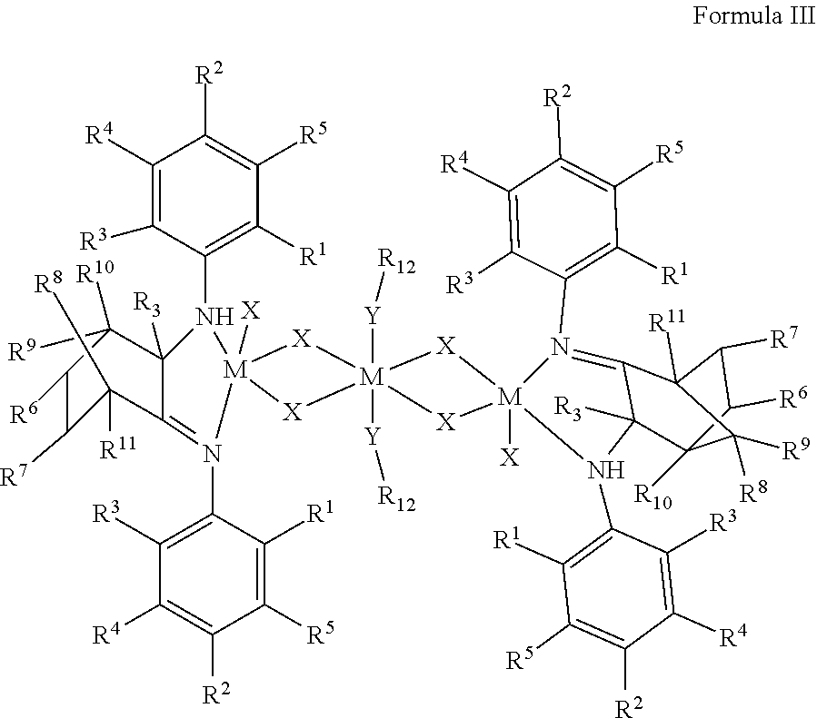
C1([R4])=C([R3])C(N2C3([R3])C(=N(C4=C([R3])C([R4])=C([R2])C([R5])=C4[R1])[M]24([X])[X][M]2([Y][R12])([Y][R12])([X]4)[X][M]4([X])([X]2)N(C2=C([R1])C([R5])=C([R2])C([R4])=C2[R3])=C2C5([R11])C([R7])C([R6])C([R10])(C2([R3])N4C2=C([R1])C([R5])=C([R2])C([R4])=C2[R3])C5([R9])[R8])C([R11])([R8])C([R7])C([R6])C3([R10])[R9])=C([R1])C([R5])=C1[R2]
